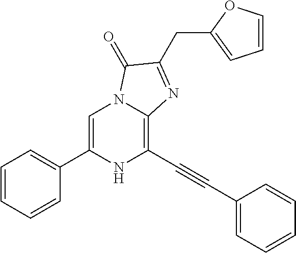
C1=C(C2=CC=CC=C2)NC(C#CC2=CC=CC=C2)=C2N1C(=O)C(CC1=CC=CO1)=N2
